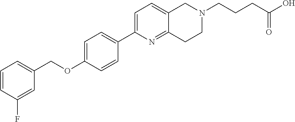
C1=CC(F)=CC(COC2=CC=C(C3=CC=C4C(=N3)CCN(CCCC(O)=O)C4)C=C2)=C1
